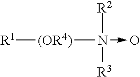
[R1][(OR4)]N([R3])([R2])->O
